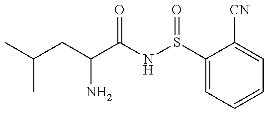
C(CC(N)C(=O)NS(=O)C1=CC=CC=C1[CN])(C)C
